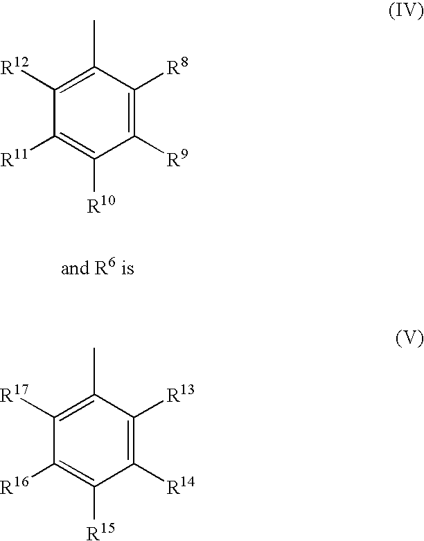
C1([R9])=C([R8])C(C)=C([R12])C([R11])=C1[R10].C1([R14])=C([R13])C(C)=C([R17])C([R16])=C1[R15]
